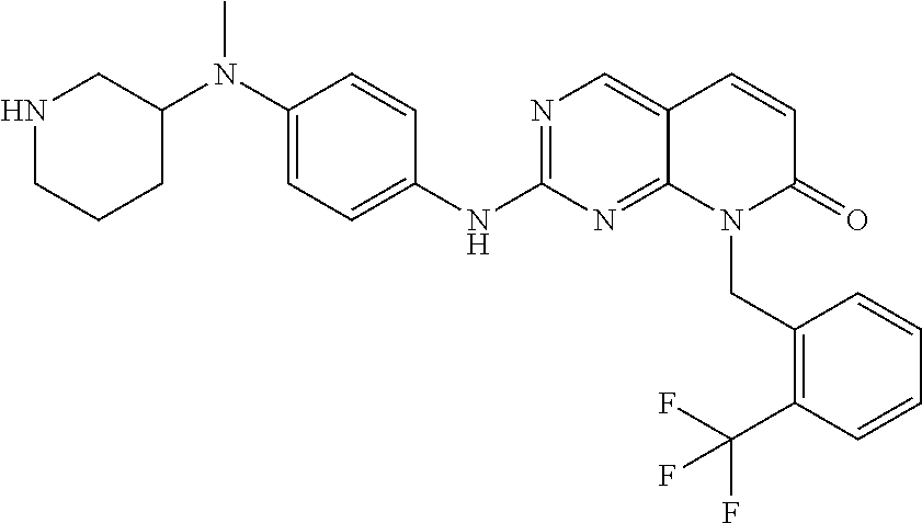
C1(N(C2CNCCC2)C)=CC=C(NC2=NC=C3C(=N2)N(CC2=C(C(F)(F)F)C=CC=C2)C(=O)C=C3)C=C1
